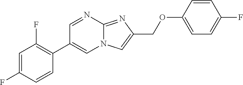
C1=C(F)C=CC(C2=CN3C(=NC(COC4=CC=C(F)C=C4)=C3)N=C2)=C1F
